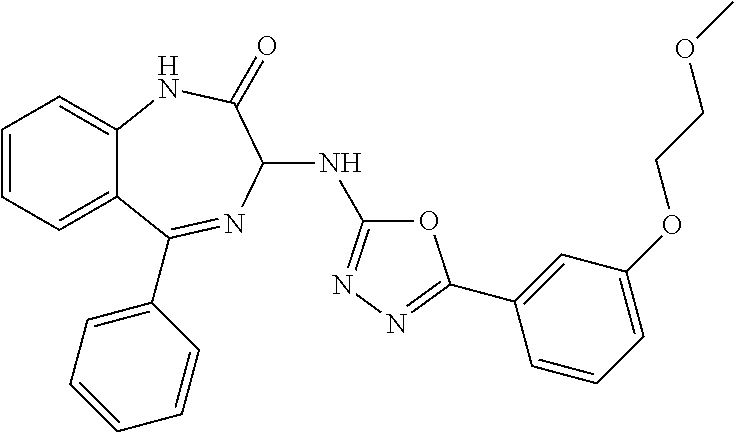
C1=CC=C2C(=C1)NC(=O)C(NC1=NN=C(C3=CC(OCCOC)=CC=C3)O1)N=C2C1=CC=CC=C1
